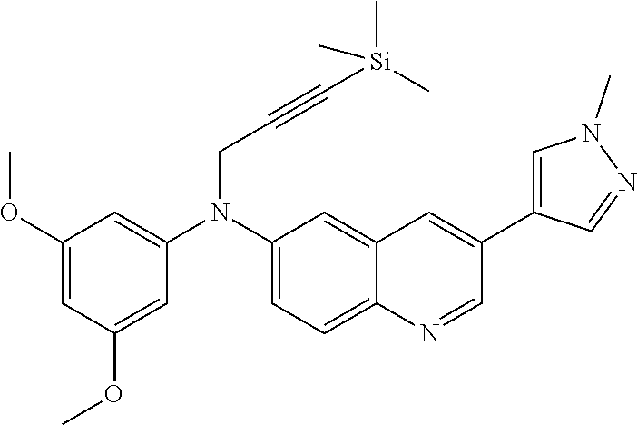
C1(OC)=CC(OC)=CC(N(C2=CC=C3C(=C2)C=C(C2=CN(C)N=C2)C=N3)CC#C[Si](C)(C)C)=C1
